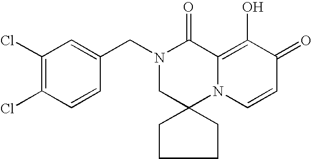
N1(CC2=CC(Cl)=C(Cl)C=C2)CC2(N3C(=C(O)C(=O)C=C3)C1=O)CCCC2
